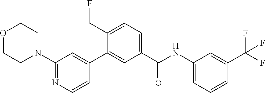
O1CCN(C2=NC=CC(C3=CC(C(NC4=CC=CC(C(F)(F)F)=C4)=O)=CC=C3CF)=C2)CC1
